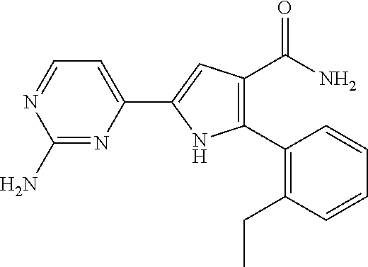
C1(N)=NC(C2=CC(C(=O)N)=C(C3=C(CC)C=CC=C3)N2)=CC=N1
